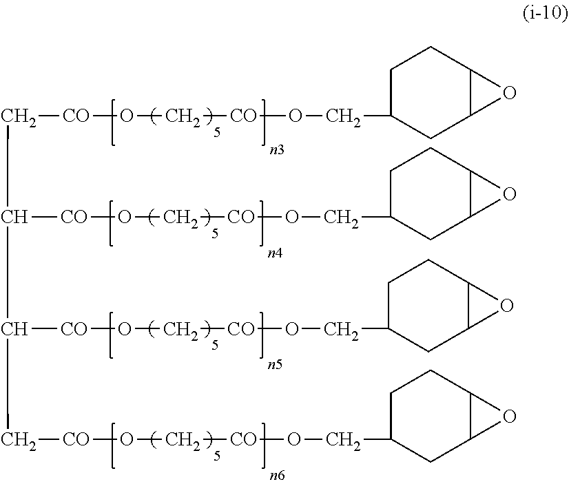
C(C[CO]OC[CO]OCC1CC2C(CC1)O2)([CO]OC[CO]OCC1CCC2C(C1)O2)C([CO]OC[CO]OCC1CCC2C(C1)O2)C[CO]OC[CO]OCC1CCC2C(C1)O2
